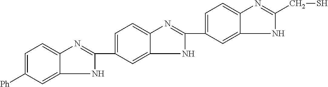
C1(C2=CC=C3N=C(CS)NC3=C2)=NC2=CC=C(C3=NC4=CC=C([Ph])C=C4N3)C=C2N1
